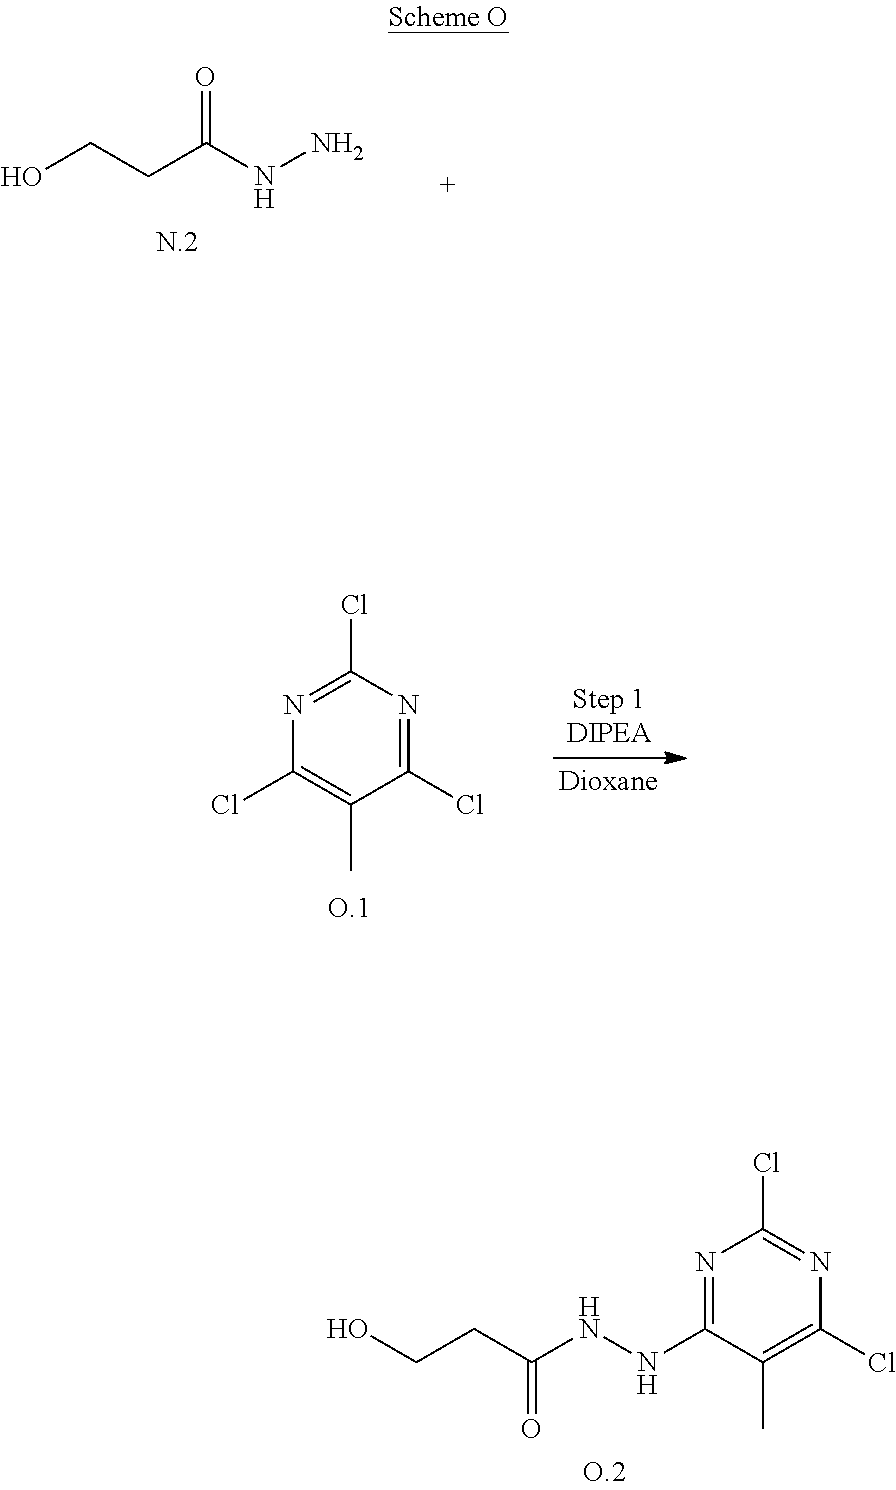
OCCC(NN)=O.C1(Cl)=NC(Cl)=NC(Cl)=C1C.N(C1=NC(Cl)=NC(Cl)=C1C)NC(CCO)=O
